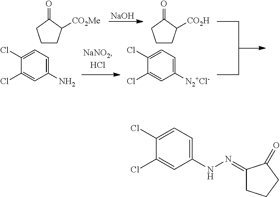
C1(Cl)=CC(N)=CC=C1Cl.C1(Cl)=CC([N2+Cl-])=CC=C1Cl.[NaOH].C1CC([CO2Me])C(=O)C1.C1CC([CO2H])C(=O)C1.C1(Cl)=CC=C(NN=C2CCCC2=O)C=C1Cl
